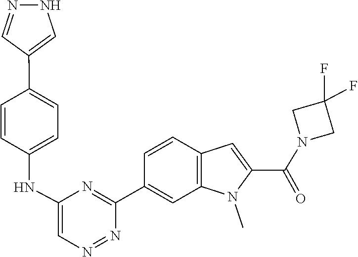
C12=C(N(C)C(C(N3CC(F)(F)C3)=O)=C1)C=C(C1=NC(NC3=CC=C(C4=CNN=C4)C=C3)=CN=N1)C=C2
